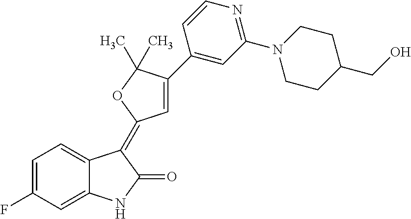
C1=C(F)C=C2C(=C1)C(=C1C=C(C3=CC(N4CCC(CO)CC4)=NC=C3)C(C)(C)O1)C(=O)N2
